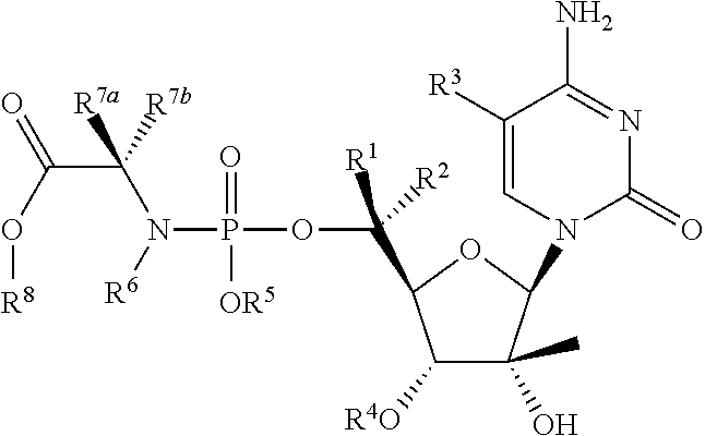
C([R1])([R2])(C1C([R4O])C(O)(C)C(N2C(=O)N=C(N)C([R3])=C2)O1)OP(N([R6])C(C(O[R8])=O)([R7b])[R7a])(=O)[OR5]
